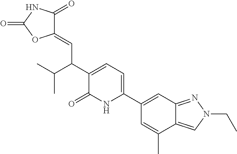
C1(C2=CC=C(C(C(C)C)C=C3C(=O)NC(=O)O3)C(=O)N2)=CC2=NN(CC)C=C2C(C)=C1
